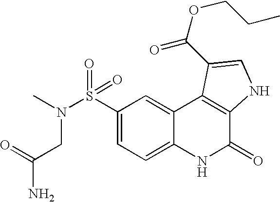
C1(S(=O)(=O)N(C)CC(N)=O)=CC=C2C(=C1)C1=C(C(=O)N2)NC=C1C(=O)OCCC
